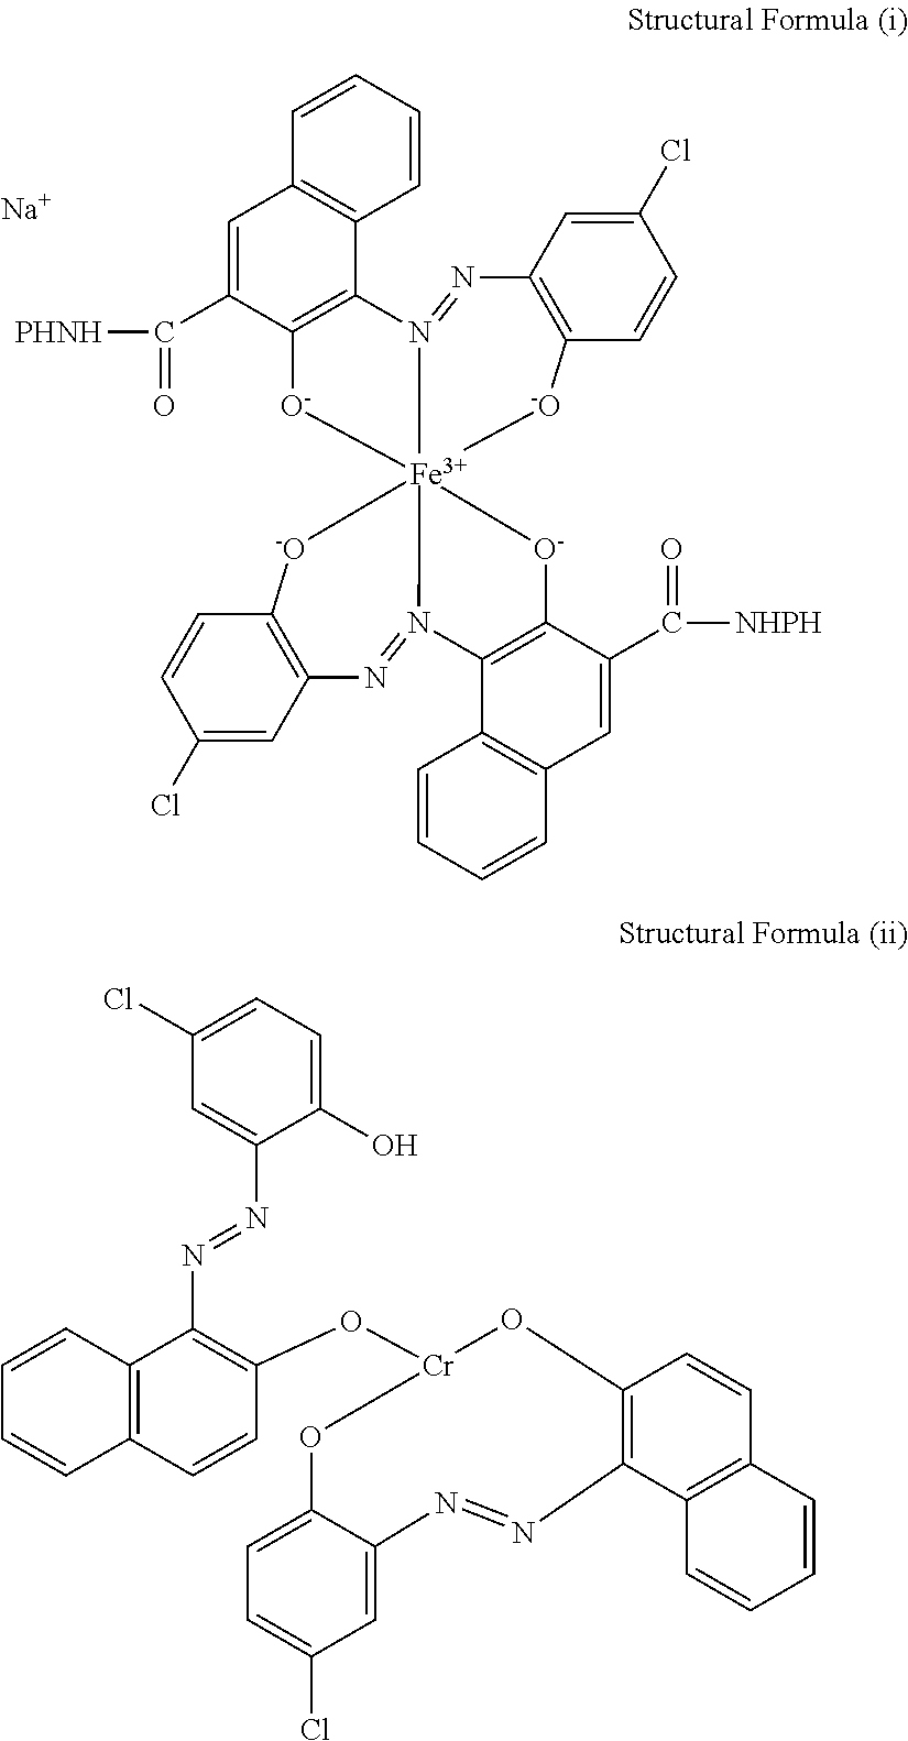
C1=CC=CC2=C1C=C(C(=O)[PHNH])C1=C2N2=NC3=C([-O][Fe]245([O-]1)[O-]C1=C(C2=C(C=CC=C2)C=C1C([NHPH])=O)N4=NC1=C([-O]5)C=CC(Cl)=C1)C=CC(Cl)=C3.[Na].C1(Cl)=CC=C(O)C(N=NC2=C(O[Cr]3OC4=C(C5=C(C=C4)C=CC=C5)N=NC4=CC(Cl)=CC=C4O3)C=CC3=C2C=CC=C3)=C1
